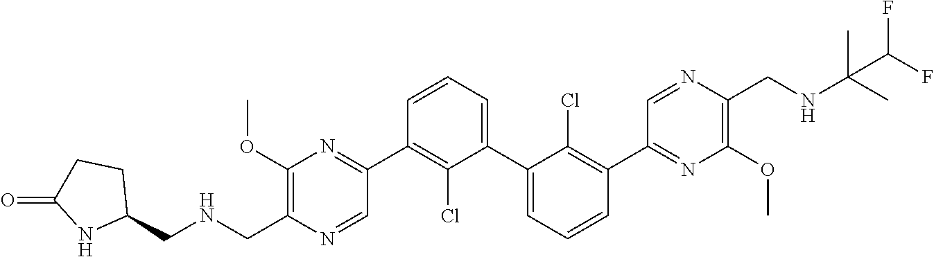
C1(OC)=C(CNCC2CCC(=O)N2)N=CC(C2=C(Cl)C(C3=CC=CC(C4=NC(OC)=C(CNC(C)(C)C(F)F)N=C4)=C3Cl)=CC=C2)=N1
